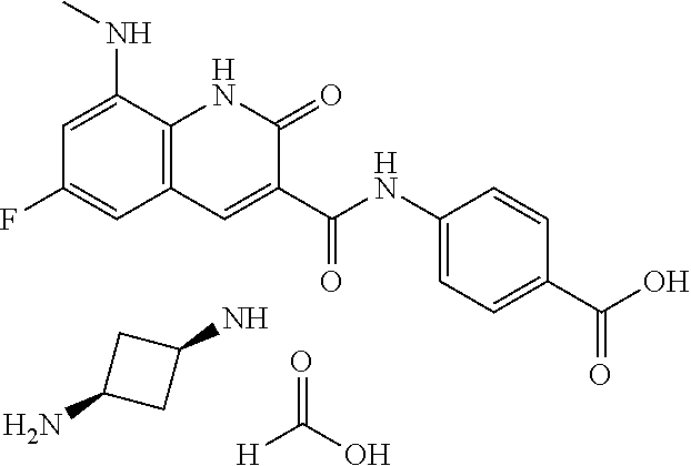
[H]C(O)=O.C1=C(NC)C2=C(C=C1F)C=C(C(NC1=CC=C(C(O)=O)C=C1)=O)C(=O)N2.C1(N)CC(N)C1
